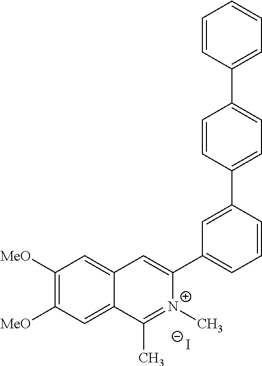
C1([MeO])=C([MeO])C=C2C(=C1)C=C(C1=CC=CC(C3=CC=C(C4=CC=CC=C4)C=C3)=C1)[N+](C)=C2C.[I-]
